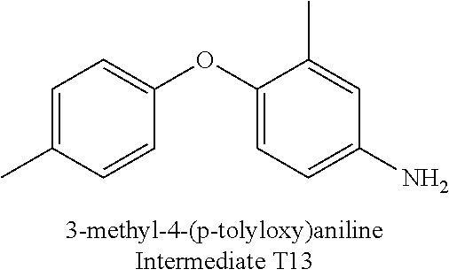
C1=C(C)C=CC(OC2=CC=C(N)C=C2C)=C1
